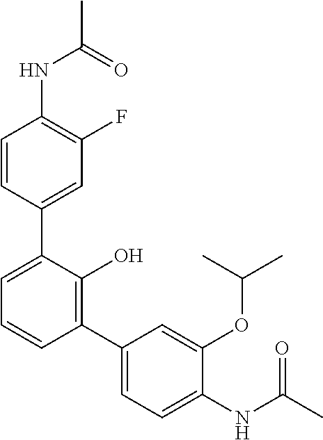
C1(C2=C(O)C(C3=CC(F)=C(NC(C)=O)C=C3)=CC=C2)=CC=C(NC(C)=O)C(OC(C)C)=C1
